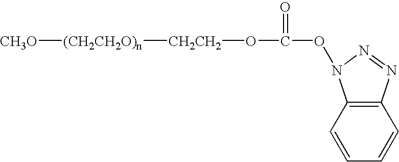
C12=C(C=CC=C1)N(OC(O[CH2CH2][(CH2CH2O)n][CH3O])=O)N=N2
